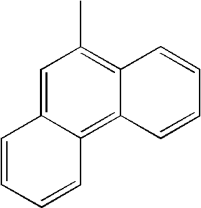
C1=C2C(=C3C(=C1C)C=CC=C3)C=CC=C2
